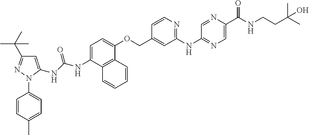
N(C1=CC=C(OCC2=CC(NC3=NC=C(C(=O)NCCC(C)(C)O)N=C3)=NC=C2)C2=C1C=CC=C2)C(NC1=CC(C(C)(C)C)=NN1C1=CC=C(C)C=C1)=O
